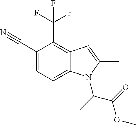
C1(C#N)=CC=C2C(=C1C(F)(F)F)C=C(C)N2C(C)C(=O)OC
